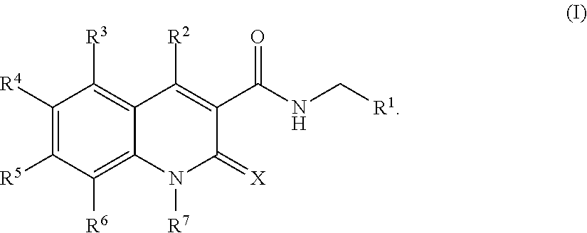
C1([R4])=C([R5])C([R6])=C2C(=C1[R3])C([R2])=C(C(NC[R1])=O)C(=[X])N2[R7]
